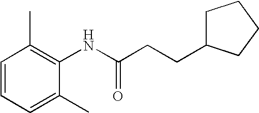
C1=CC=C(C)C(NC(CCC2CCCC2)=O)=C1C
